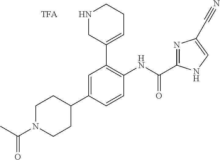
C1N(C(C)=O)CCC(C2=CC(C3=CCCNC3)=C(NC(=O)C3=NC(C#N)=CN3)C=C2)C1.[TFA]
